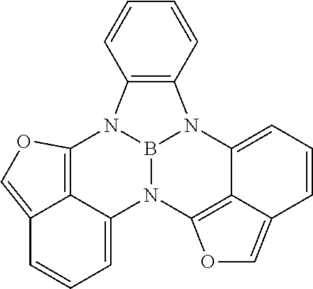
B12N3C4=CC=CC5=COC(=C54)N1C1=C(C=CC=C1)N2C1=CC=CC2=COC3=C12
